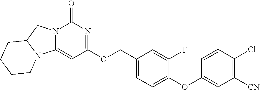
C1(OC2=CC([CN])=C(Cl)C=C2)=CC=C(COC2=NC(=O)N3C(=C2)N2C(C3)CCCC2)C=C1F
